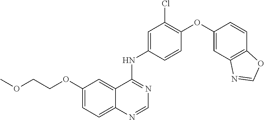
O(C1=CC=C2C(=C1)C(NC1=CC(Cl)=C(OC3=CC4=C(C=C3)OC=N4)C=C1)=NC=N2)CCOC
